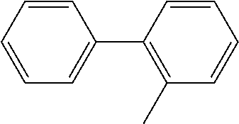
C1=CC=C(C2=C(C)C=CC=C2)C=C1
